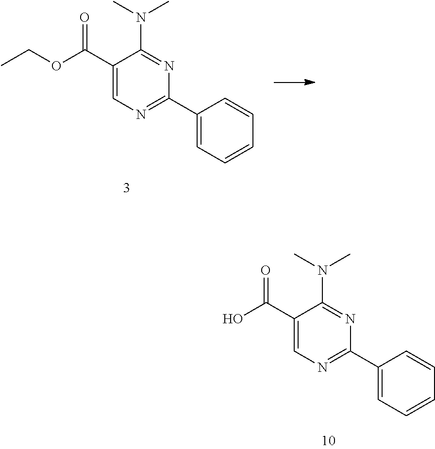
C1(C(=O)OCC)=CN=C(C2=CC=CC=C2)N=C1N(C)C.C1(C(=O)O)=CN=C(C2=CC=CC=C2)N=C1N(C)C
